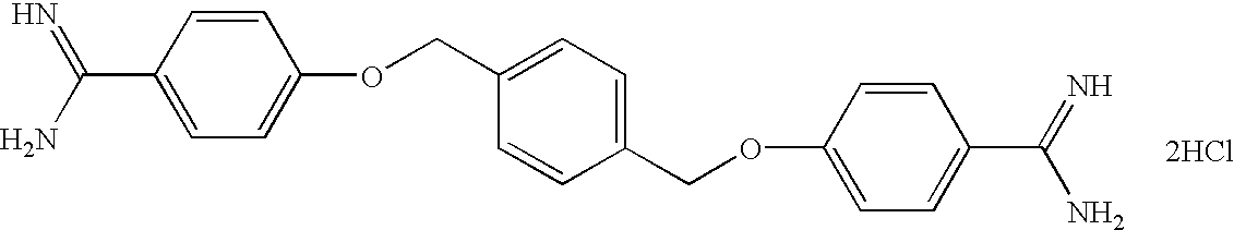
C1=CC(C(N)=N)=CC=C1OCC1=CC=C(COC2=CC=C(C(=N)N)C=C2)C=C1.[2HCl]
